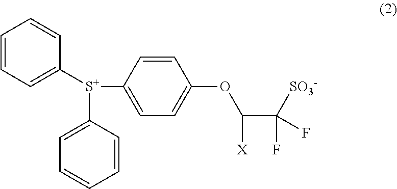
C1=CC=C([S+](C2=CC=CC=C2)C2=CC=C(OC(C([SO3-])(F)F)[X])C=C2)C=C1
